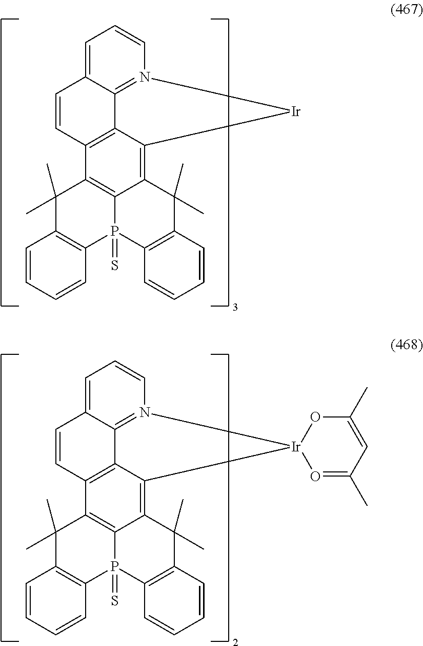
C12=C3C(=C4C5=C1C=CC1=CC=CN(=C51)[Ir]4)C(C)(C)C1=C(P3(=S)C3=C(C2(C)C)C=CC=C3)C=CC=C1.C12=C3C(=C4C5=C1C=CC1=CC=CN(=C51)[Ir]41O=C(C)C=C(C)O1)C(C)(C)C1=C(P3(=S)C3=C(C2(C)C)C=CC=C3)C=CC=C1
